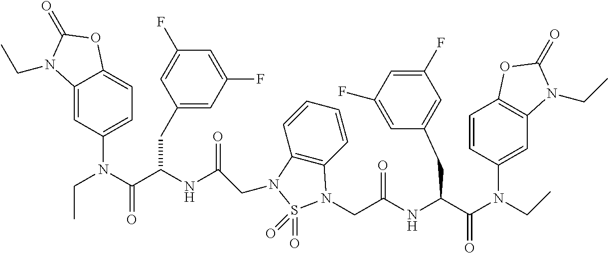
C(C(NC(C(N(CC)C1=CC2=C(C=C1)OC(=O)N2CC)=O)CC1=CC(F)=CC(F)=C1)=O)N1C2=C(C=CC=C2)N(CC(NC(C(N(CC)C2=CC=C3C(=C2)N(CC)C(=O)O3)=O)CC2=CC(F)=CC(F)=C2)=O)S1(=O)=O
